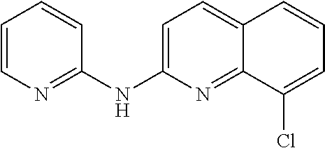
C1=CN=C(NC2=CC=C3C(=N2)C(Cl)=CC=C3)C=C1
